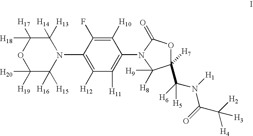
C1([H19])([H20])C([H15])([H16])N(C2=C([H12])C([H11])=C(N3C(=O)OC(C(N(C(C([H4])([H2])[H3])=O)[H1])([H6])[H5])([H7])C3([H9])[H8])C([H10])=C2F)C([H13])([H14])C([H17])([H18])O1
